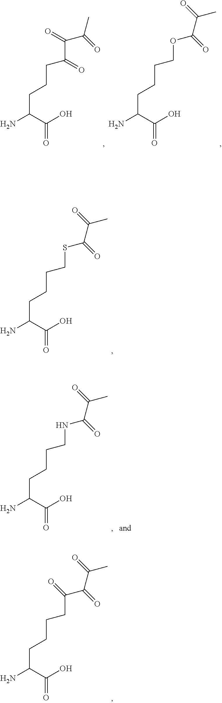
C(C(C(O)=O)N)CCC(C(C(=O)C)=O)=O.C(C(C(O)=O)N)CCCOC(C(=O)C)=O.C(C(C(O)=O)N)CCCSC(C(=O)C)=O.C(C(C(O)=O)N)CCCNC(C(=O)C)=O.C(C(C(O)=O)N)CCCC(C(C(=O)C)=O)=O
